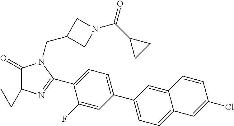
C1(=O)C2(N=C(C3=CC=C(C4=CC=C5C(=C4)C=CC(Cl)=C5)C=C3F)N1CC1CN(C(C3CC3)=O)C1)CC2
